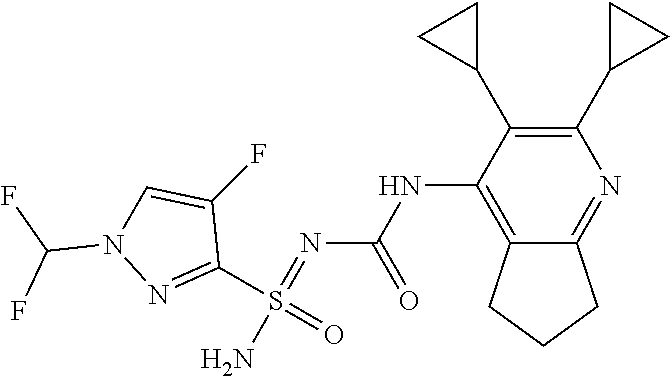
N(C1=C2C(=NC(C3CC3)=C1C1CC1)CCC2)C(N=S(N)(C1=NN(C(F)F)C=C1F)=O)=O
